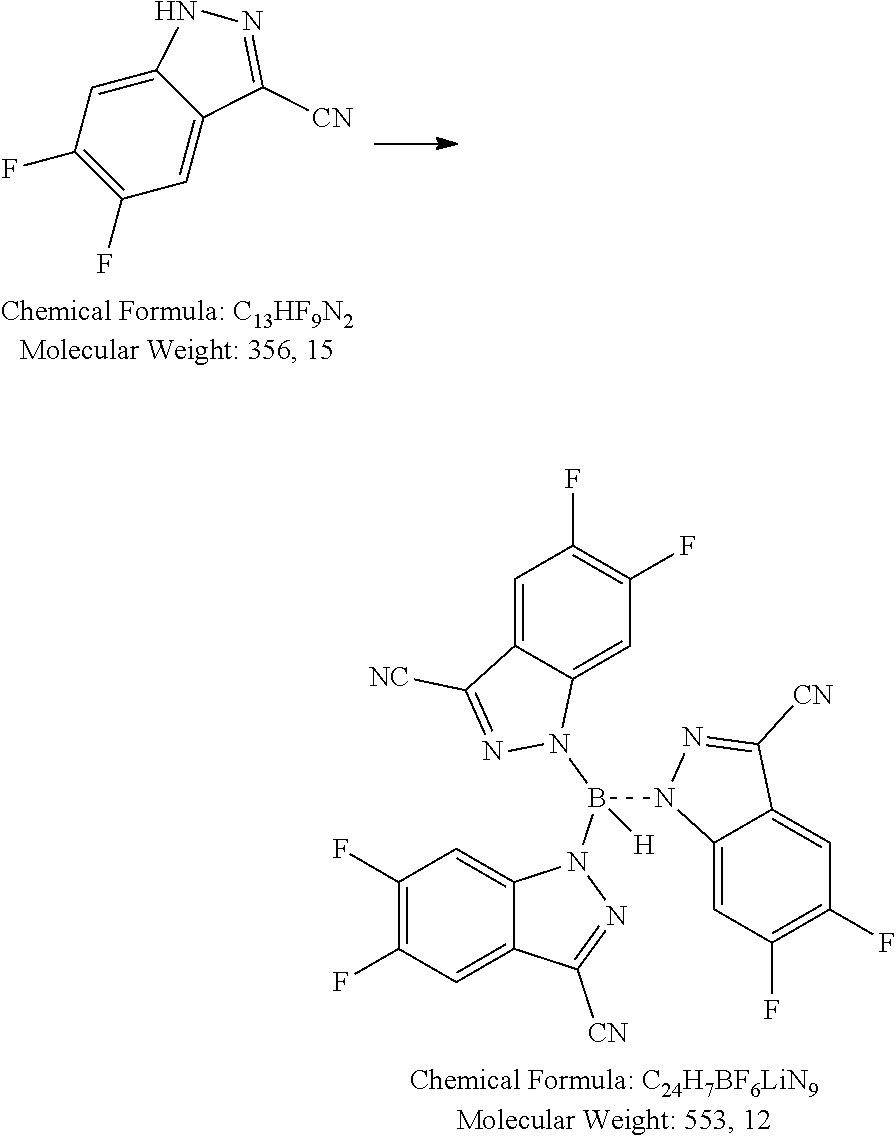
C12=CC(F)=C(F)C=C1C([CN])=NN2.C1=C2C(=CC(F)=C1F)N(B(N1C3=CC(F)=C(F)C=C3C([CN])=N1)([H])N1C3=CC(F)=C(F)C=C3C([CN])=N1)N=C2[NC]
